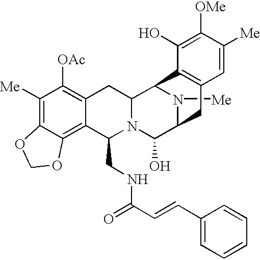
C1([Me])=C2C(=C3C(=C1[OAc])CC1N(C3CNC(C=CC3=CC=CC=C3)=O)C(O)C3N([Me])C1C1=C(C3)C=C([Me])C([OMe])=C1O)OCO2
